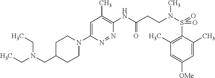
C1(NC(CCN(S(=O)(=O)C2=C(C)C=C([OMe])C=C2C)C)=O)=C(C)C=C(N2CCC(CN(CC)CC)CC2)N=N1
